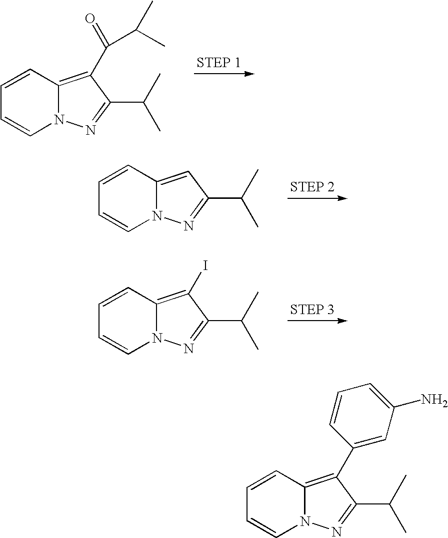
C12=C(C(=O)C(C)C)C(C(C)C)=NN1C=CC=C2.C12=CC(C(C)C)=NN1C=CC=C2.C12=C(I)C(C(C)C)=NN1C=CC=C2.C12=C(C3=CC(N)=CC=C3)C(C(C)C)=NN1C=CC=C2
